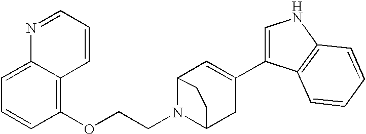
C1=CC(OCCN2C3CC(C4=CNC5=C4C=CC=C5)=CC2CC3)=C2C(=C1)N=CC=C2
